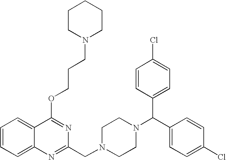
C1=CC=C2C(=C1)N=C(CN1CCN(C(C3=CC=C(Cl)C=C3)C3=CC=C(Cl)C=C3)CC1)N=C2OCCCN1CCCCC1
